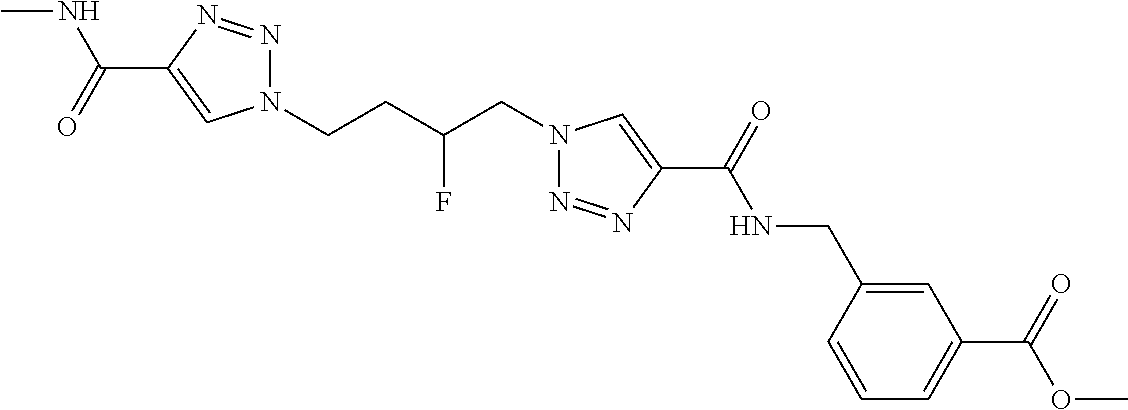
C1(C(NC)=O)=CN(CCC(CN2N=NC(C(=O)NCC3=CC(C(=O)OC)=CC=C3)=C2)F)N=N1
